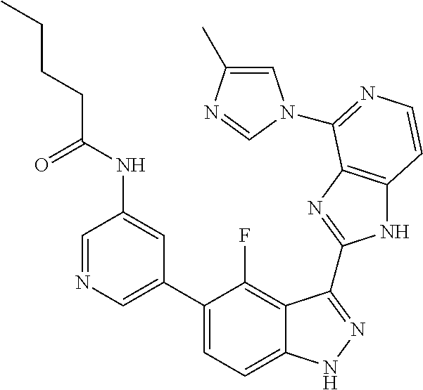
C1=C(C2=CC=C3C(=C2F)C(C2=NC4=C(N2)C=CN=C4N2C=C(C)N=C2)=NN3)C=C(NC(CCCC)=O)C=N1
